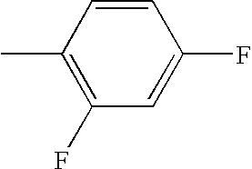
C1(C)=C(F)C=C(F)C=C1
